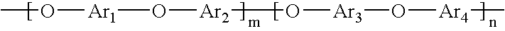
[Ar2](O[Ar3]O[Ar4]C)O[Ar1]OC
